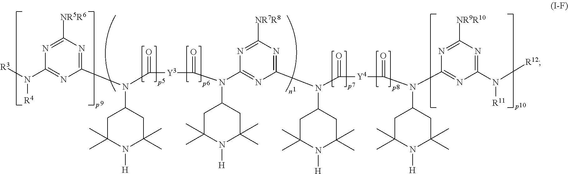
N1=C([NR5R6])N=C(N(C(=O)[Y3]C(=O)N(C2=NC(N(C3CC(C)(C)N([H])C(C)(C)C3)C(=O)[Y4]C(=O)N(C3=NC(N([R12])[R11])=NC([NR9R10])=N3)C3CC(C)(C)N([H])C(C)(C)C3)=NC([NR7R8])=N2)C2CC(C)(C)N([H])C(C)(C)C2)C2CC(C)(C)N([H])C(C)(C)C2)N=C1N([R3])[R4]
